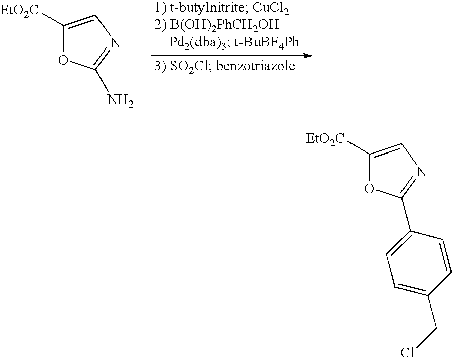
C1([EtO2C])=CN=C(N)O1.C1([EtO2C])=CN=C(C2=CC=C(CCl)C=C2)O1
